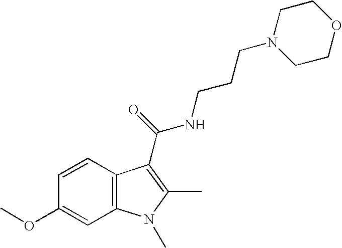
C1=CC2=C(C=C1OC)N(C)C(C)=C2C(NCCCN1CCOCC1)=O
